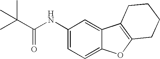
C1(NC(C(C)(C)C)=O)=CC=C2C(=C1)C1=C(O2)CCCC1
